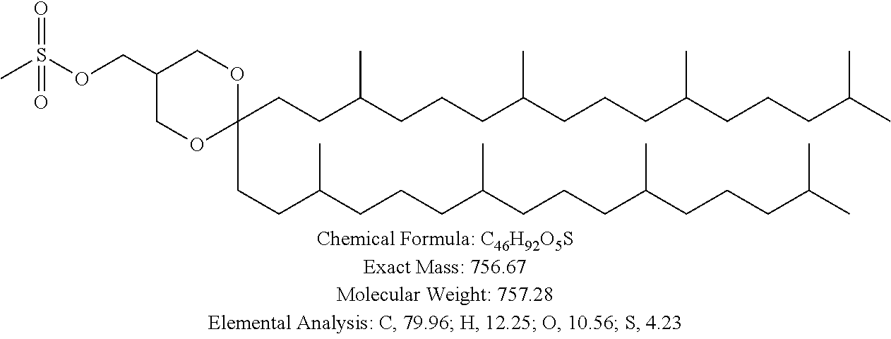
C1(COS(=O)(C)=O)COC(CCC(C)CCCC(C)CCCC(C)CCCC(C)C)(CCC(C)CCCC(C)CCCC(C)CCCC(C)C)OC1
